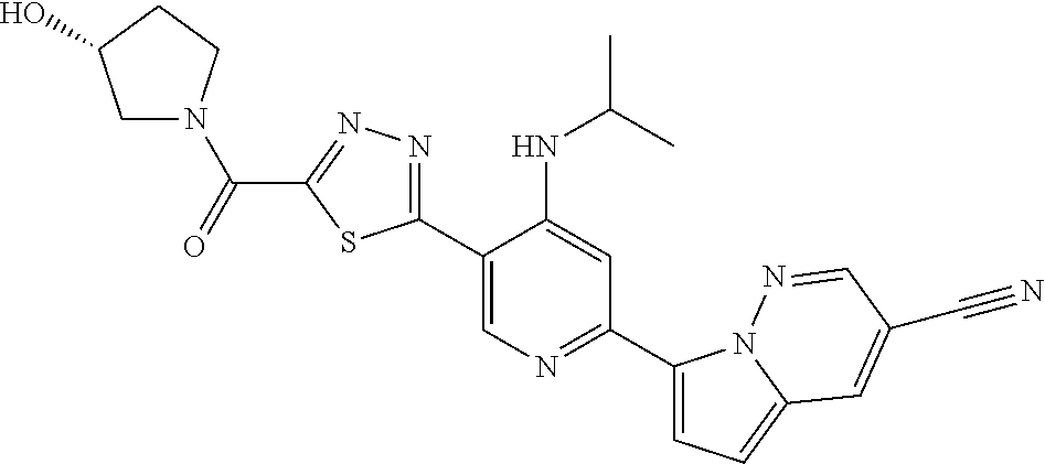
C1(C2=CN=C(C3=CC=C4N3N=CC(C#N)=C4)C=C2NC(C)C)=NN=C(C(=O)N2CC(O)CC2)S1
